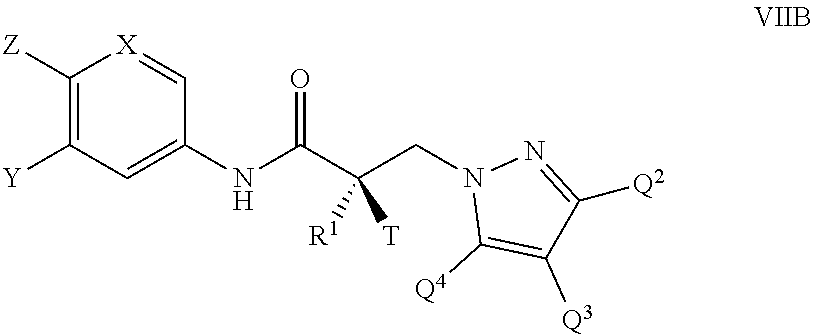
C1(NC(C(CN2C([Q4])=C([Q3])C([Q2])=N2)([T])[R1])=O)=CC([Y])=C([Z])[X]=C1
